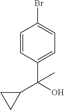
C1=CC(C(O)(C2CC2)C)=CC=C1Br
